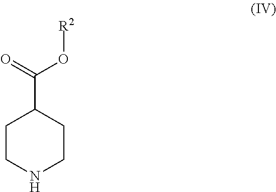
C1CNCCC1C(O[R2])=O
